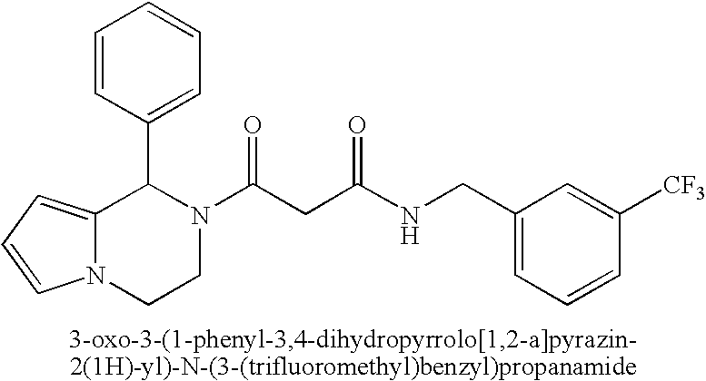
C12=CC=CN1CCN(C(CC(NCC1=CC=CC([CF3])=C1)=O)=O)C2C1=CC=CC=C1
